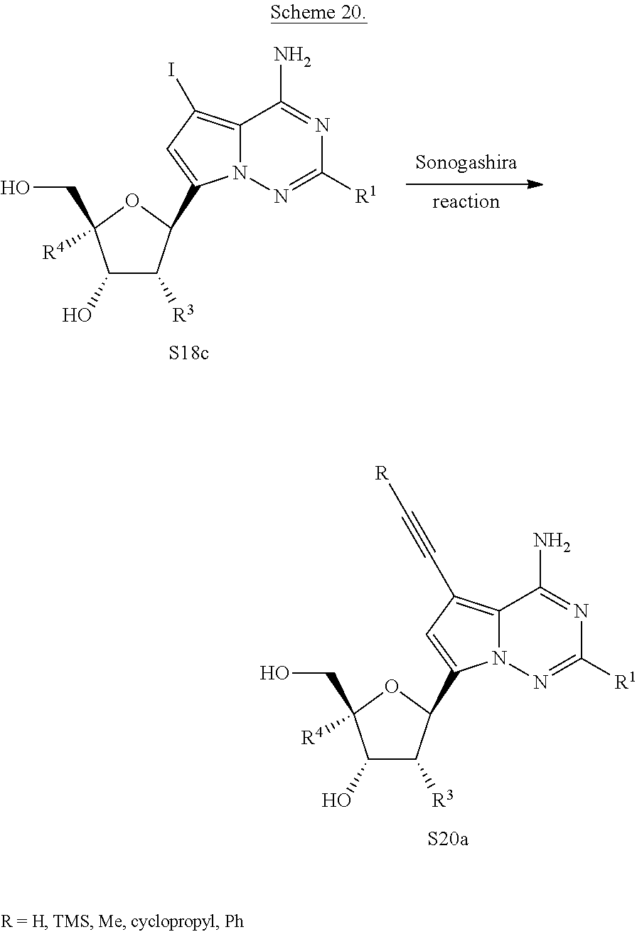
C1(O)C([R3])C(C2=CC(C#C[R])=C3N2N=C([R1])N=C3N)OC1(CO)[R4].C1(O)C([R3])C(C2=CC(I)=C3N2N=C([R1])N=C3N)OC1(CO)[R4].[reaction]
